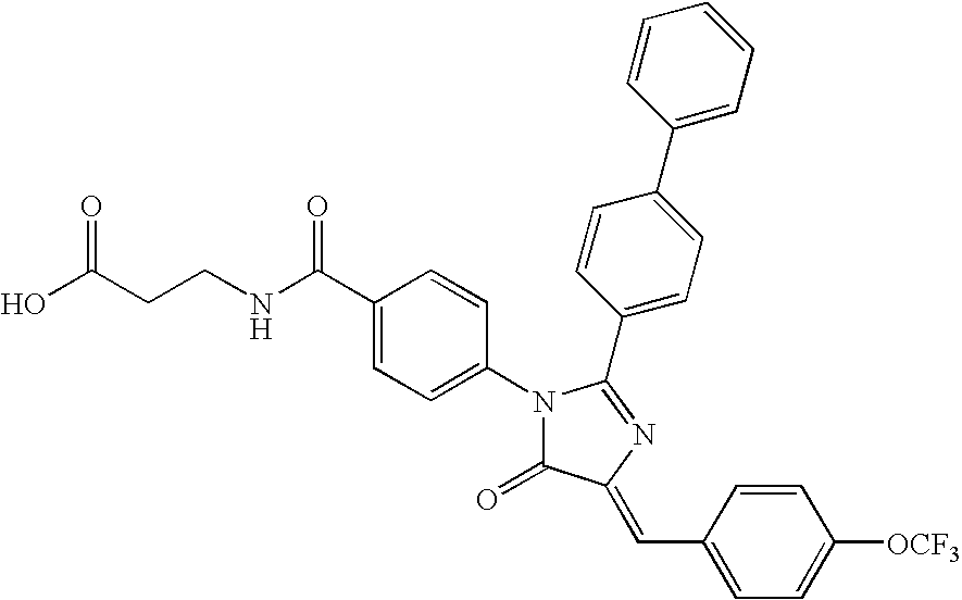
OC(CCNC(C1=CC=C(N2C(=O)C(=CC3=CC=C([OCF3])C=C3)N=C2C2=CC=C(C3=CC=CC=C3)C=C2)C=C1)=O)=O
